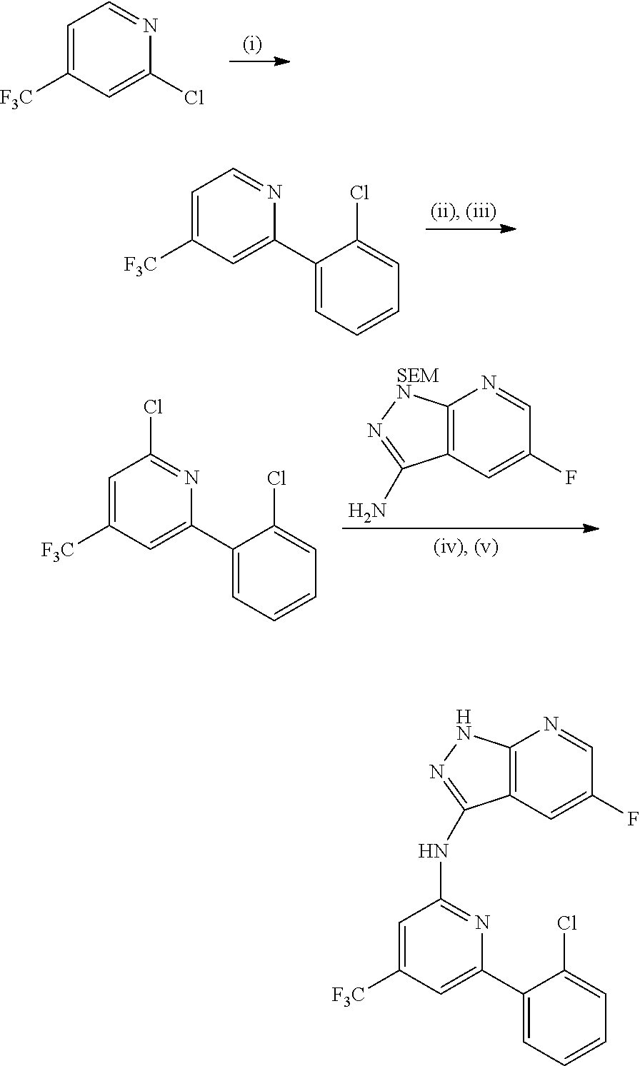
C1=C([F3C])C=C(Cl)N=C1.C1=C([F3C])C=C(C2=CC=CC=C2Cl)N=C1.C1=C([F3C])C=C(C2=CC=CC=C2Cl)N=C1Cl.C12=C([SEMN]N=C1N)N=CC(F)=C2.C1=C([F3C])C=C(C2=CC=CC=C2Cl)N=C1NC1=NNC2=C1C=C(F)C=N2
